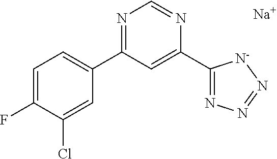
C1=C(F)C(Cl)=CC(C2=NC=NC(C3=NN=N[N-]3)=C2)=C1.[Na]
